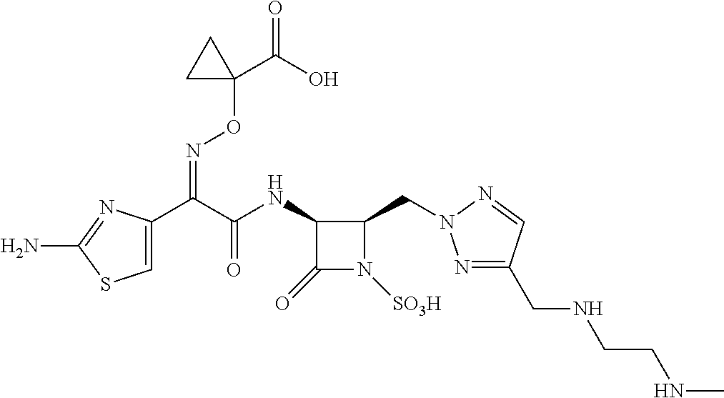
C1=C(C(C(NC2C(=O)N([SO3H])C2CN2N=C(CNCCNC)C=N2)=O)=NOC2(C(=O)O)CC2)N=C(N)S1
